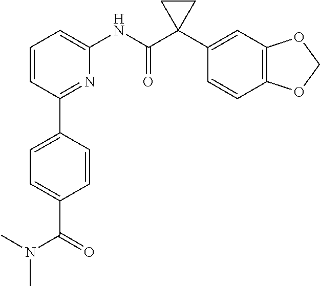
C1=CC(C2=CC=C(C(N(C)C)=O)C=C2)=NC(NC(C2(C3=CC4=C(C=C3)OCO4)CC2)=O)=C1
